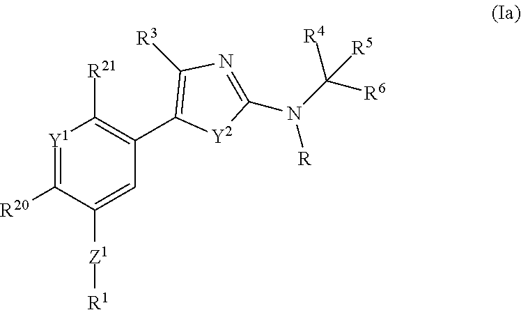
[Y1]1=C([R20])C([Z1][R1])=CC(C2=C([R3])N=C(N(C([R6])([R4])[R5])[R])[Y2]2)=C1[R21]
